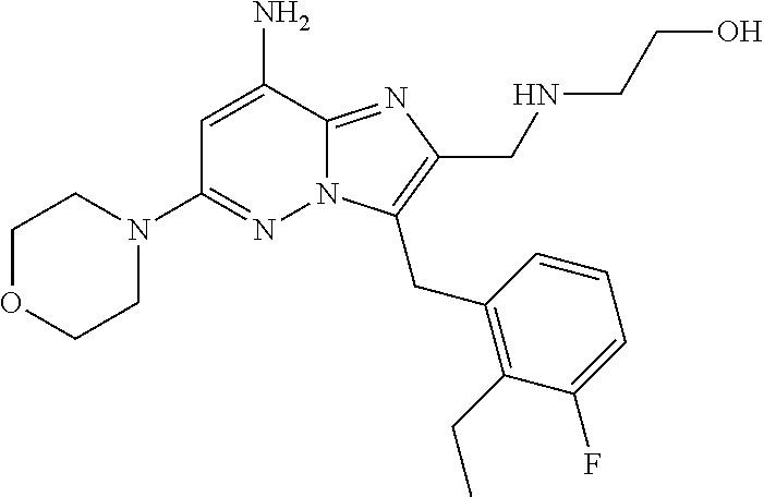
NC1=CC(N2CCOCC2)=NN2C1=NC(CNCCO)=C2CC1=C(CC)C(F)=CC=C1
